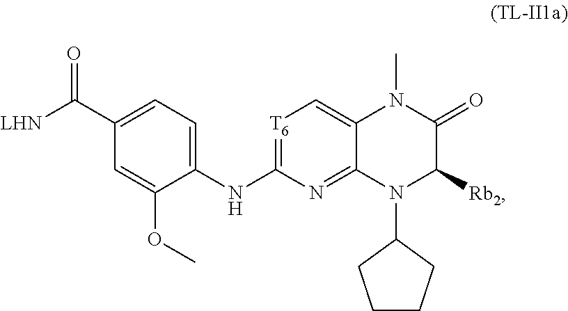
C1(NC2=[T6]C=C3C(=N2)N(C2CCCC2)C([Rb2])C(=O)N3C)=CC=C(C([LHN])=O)C=C1OC
